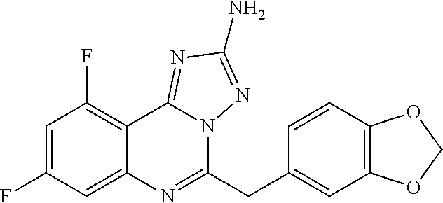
C1(F)=CC(F)=C2C(=C1)N=C(CC1=CC3=C(C=C1)OCO3)N1C2=NC(N)=N1
